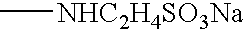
C[NHC2H4SO3Na]
